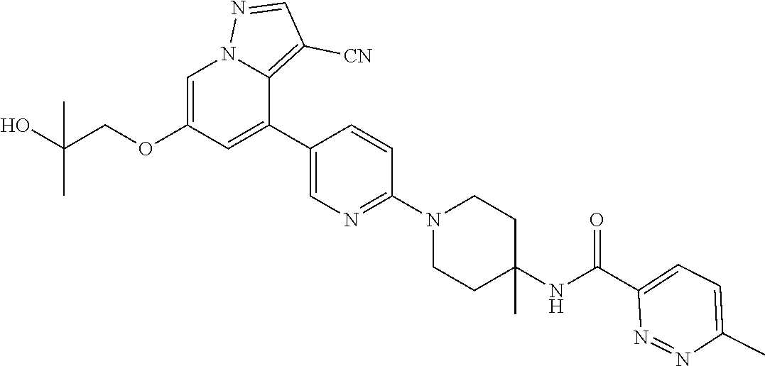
C1=C(OCC(O)(C)C)C=C(C2=CN=C(N3CCC(NC(C4=CC=C(C)N=N4)=O)(C)CC3)C=C2)C2=C([CN])C=NN12
